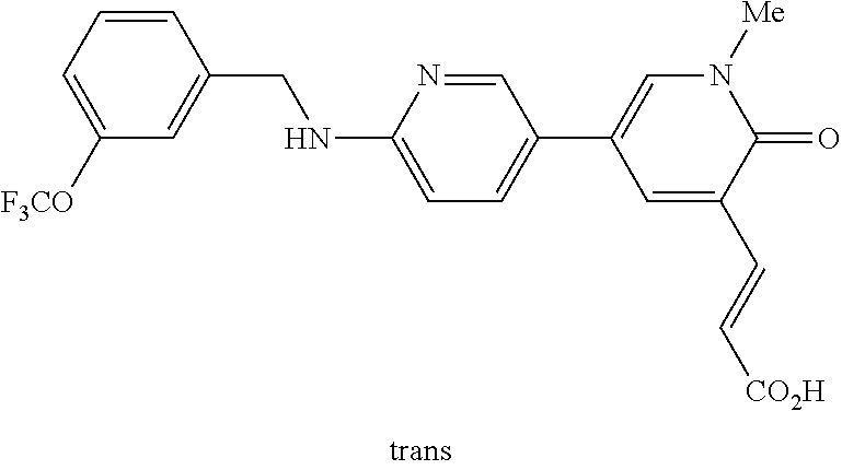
C1=CC(CNC2=CC=C(C3=CN([Me])C(=O)C(C=C[CO2H])=C3)C=N2)=CC([F3CO])=C1
